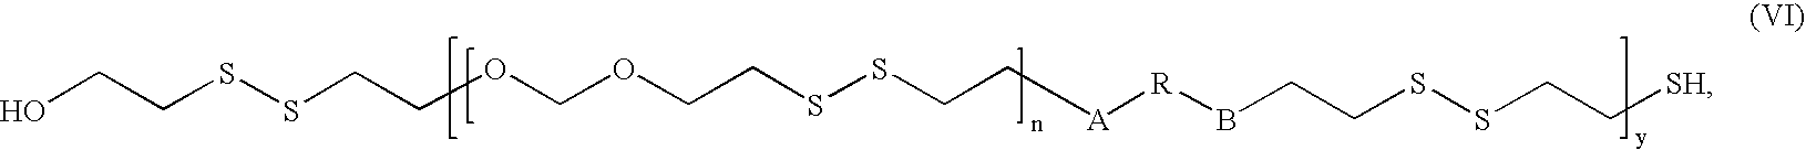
OCCSSCCOCOCCSSCC[A][R]BCCSSCC[SH]
